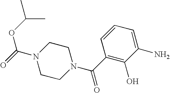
C1CN(C(C2=C(O)C(N)=CC=C2)=O)CCN1C(=O)OC(C)C
